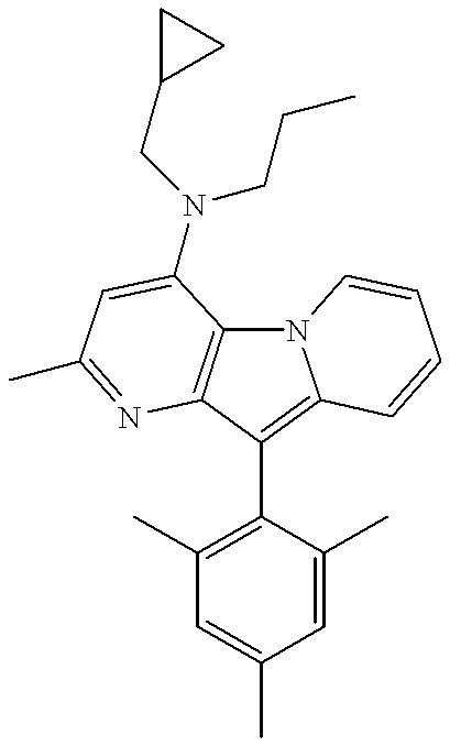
N12C3=C(C(C4=C(C)C=C(C)C=C4C)=C1C=CC=C2)N=C(C)C=C3N(CCC)CC1CC1
